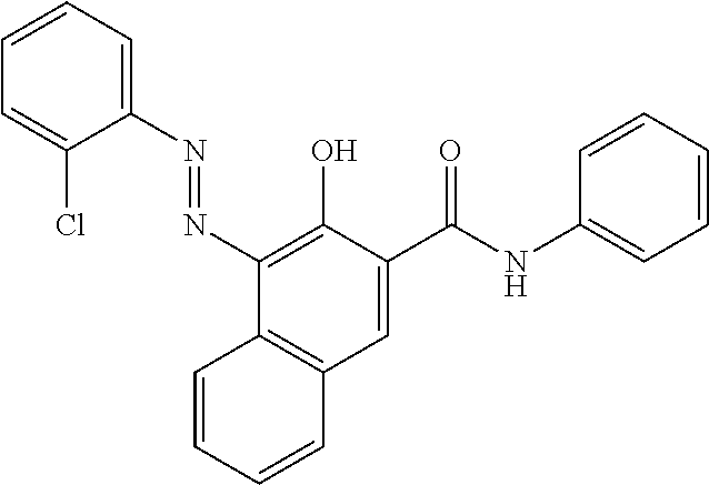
C1=CC=C(Cl)C(N=NC2=C(O)C(C(NC3=CC=CC=C3)=O)=CC3=C2C=CC=C3)=C1
